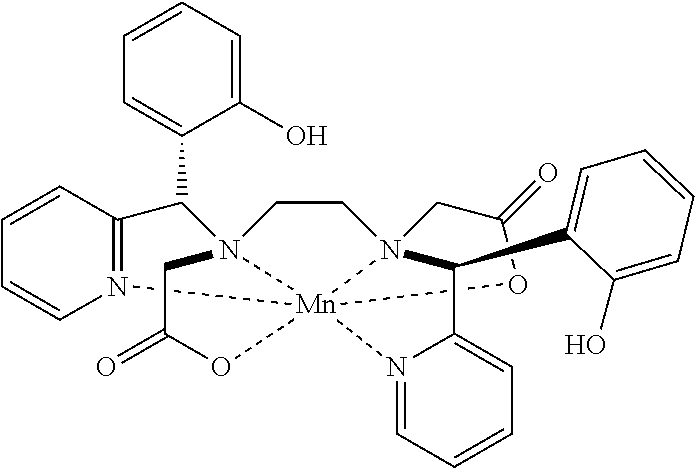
C1=C(O)C(C2C3=N([Mn]4567N2(CCN4(CC(=O)O5)C(C2=CC=CC=C2O)C2=CC=CC=N26)CC(=O)O7)C=CC=C3)=CC=C1
